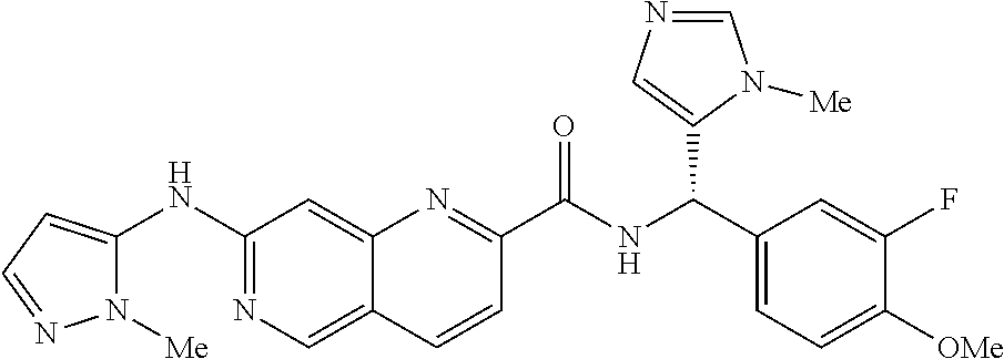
C1(NC2=CC=NN2[Me])=NC=C2C(=C1)N=C(C(NC(C1=CC=C([OMe])C(F)=C1)C1=CN=CN1[Me])=O)C=C2
